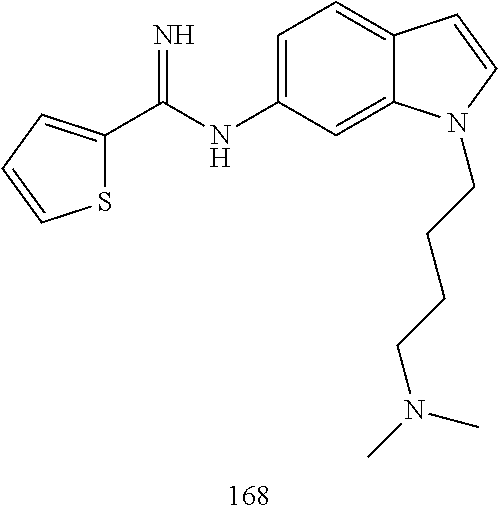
C1=C(NC(C2=CC=CS2)=N)C=C2C(=C1)C=CN2CCCCN(C)C
